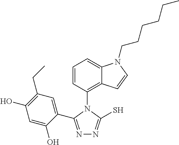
C1(C2=NN=C(S)N2C2=C3C(=CC=C2)N(CCCCCC)C=C3)=CC(CC)=C(O)C=C1O
